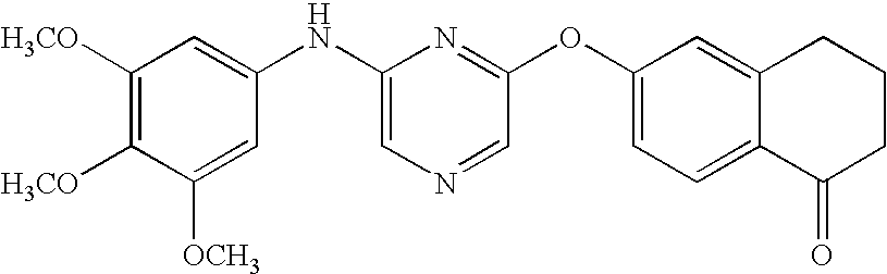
C1([H3CO])=C([H3CO])C([OCH3])=CC(NC2=CN=CC(OC3=CC=C4C(=C3)CCCC4=O)=N2)=C1
